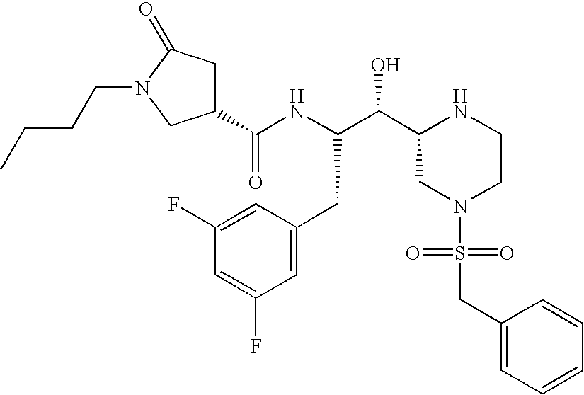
C1(C(NC(C(C2CN(S(=O)(=O)CC3=CC=CC=C3)CCN2)O)CC2=CC(F)=CC(F)=C2)=O)CC(=O)N(CCCC)C1
